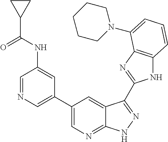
C1(C2=CN=CC(NC(C3CC3)=O)=C2)=CN=C2C(=C1)C(C1=NC3=C(N1)C=CC=C3N1CCCCC1)=NN2
